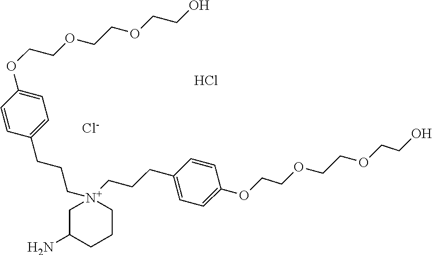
C1C(N)CCC[N+]1(CCCC1=CC=C(OCCOCCOCCO)C=C1)CCCC1=CC=C(OCCOCCOCCO)C=C1.[Cl-].Cl
